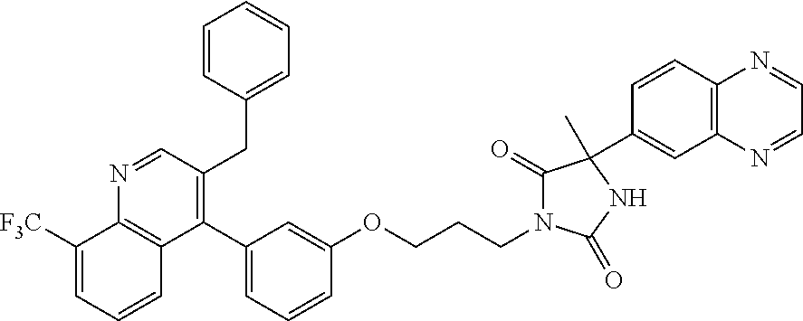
N1=CC(CC2=CC=CC=C2)=C(C2=CC=CC(OCCCN3C(=O)C(C4=CC5=C(C=C4)N=CC=N5)(C)NC3=O)=C2)C2=C1C([F3C])=CC=C2
